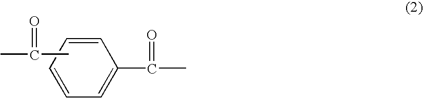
C1=CC=CC=C1C(C)=O.CC(C)=O
